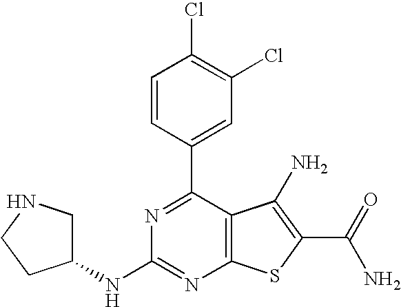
C1(C2=CC(Cl)=C(Cl)C=C2)=NC(NC2CNCC2)=NC2=C1C(N)=C(C(N)=O)S2
